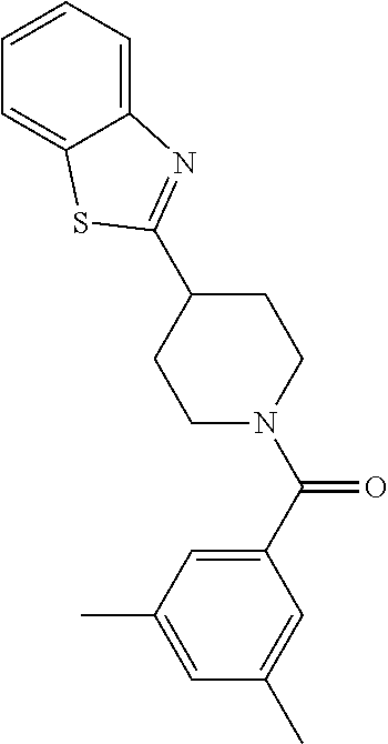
C1(C2=NC3=CC=CC=C3S2)CCN(C(C2=CC(C)=CC(C)=C2)=O)CC1
